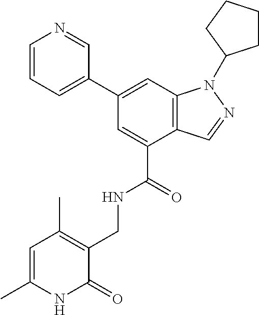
C12=C(C=C(C3=CC=CN=C3)C=C1C(=O)NCC1=C(C)C=C(C)NC1=O)N(C1CCCC1)N=C2
